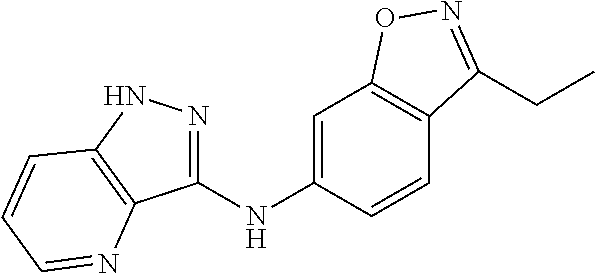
C1(NC2=CC3=C(C=C2)C(CC)=NO3)=NNC2=C1N=CC=C2
